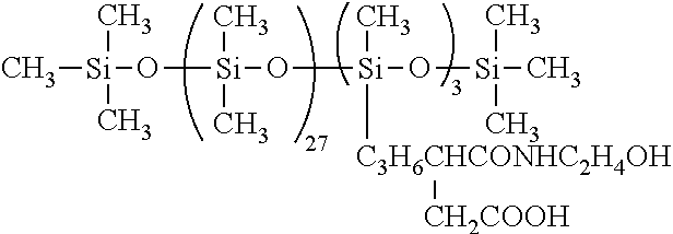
C[Si](O[Si](C)(C)O[Si](O[Si](C)(C)C)(C)[C3H6CHCONHC2H4OH][CH2COOH])(C)C
